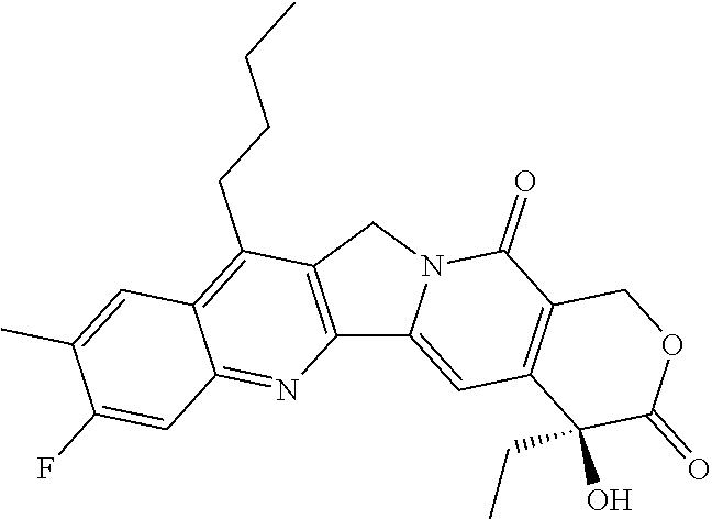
C12=C(CN3C1=CC1=C(C3=O)COC(=O)C1(CC)O)C(CCCC)=C1C(=N2)C=C(F)C(C)=C1
